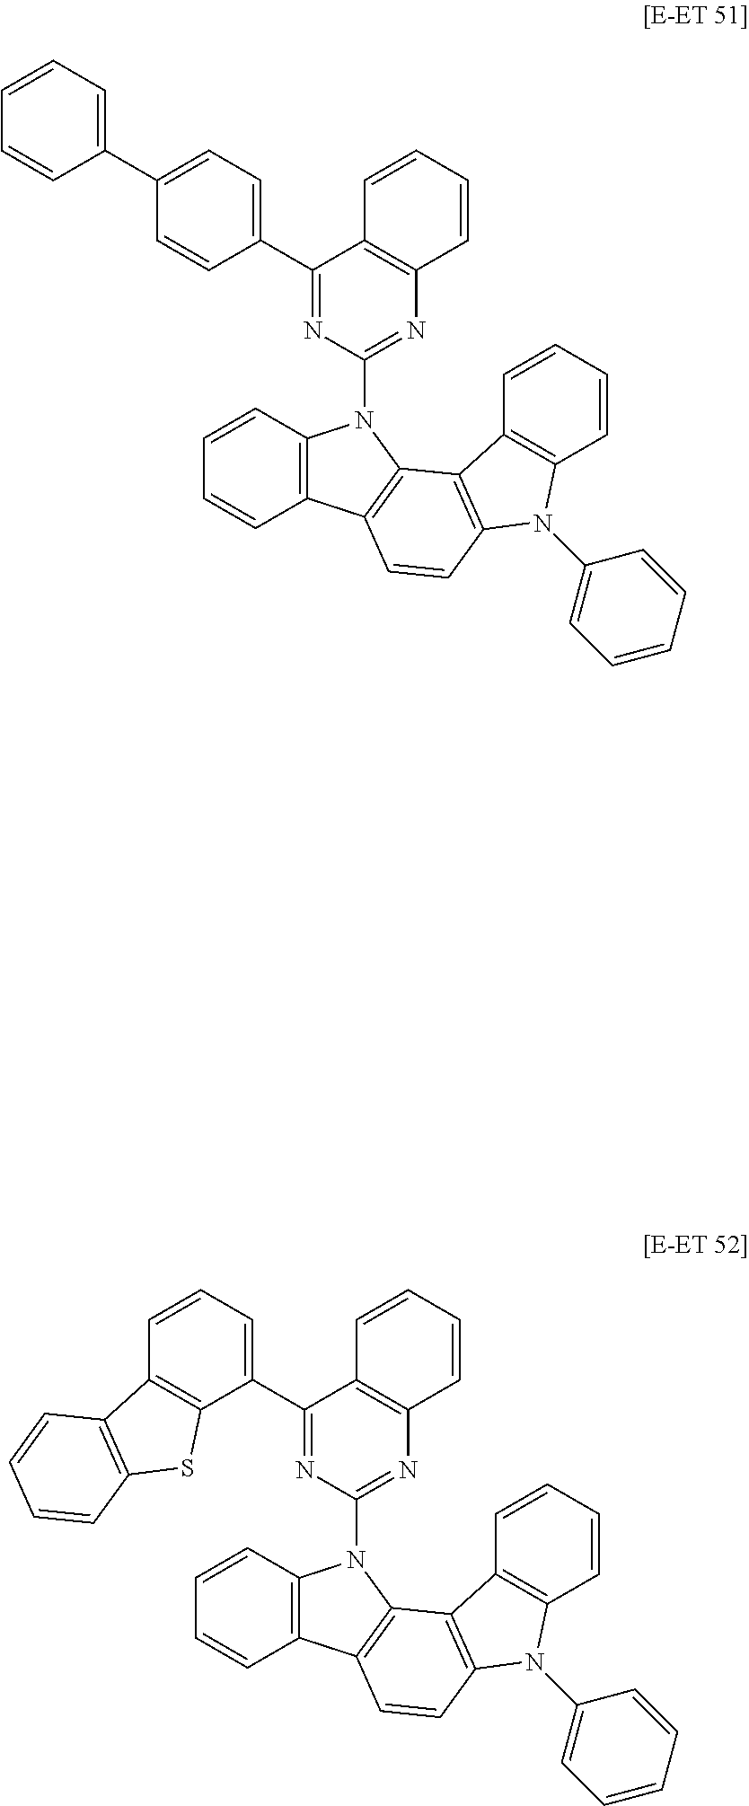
C1=CC2=C(C=C1)C1=C(N2C2=NC3=C(C(C4=CC=C(C5=CC=CC=C5)C=C4)=N2)C=CC=C3)C2=C(C=C1)N(C1=CC=CC=C1)C1=C2C=CC=C1.C1=CC2=C(C=C1)C1=C(N2C2=NC3=C(C(C4=CC=CC5=C4SC4=C5C=CC=C4)=N2)C=CC=C3)C2=C(C=C1)N(C1=CC=CC=C1)C1=C2C=CC=C1
